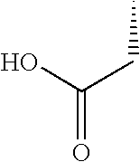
C(O)(CC)=O
